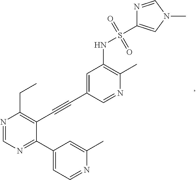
N1=CN=C(C2=CC=NC(C)=C2)C(C#CC2=CC(NS(=O)(=O)C3=CN(C)C=N3)=C(C)N=C2)=C1CC
